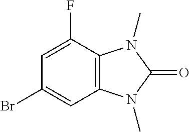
C1=C(F)C2=C(C=C1Br)N(C)C(=O)N2C
